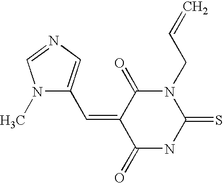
O=C1C(=CC2=CN=CN2C)C(=O)N(CC=C)C(=S)N1
